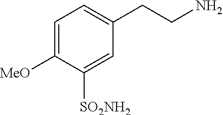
C1=C([MeO])C([SO2NH2])=CC(CCN)=C1
